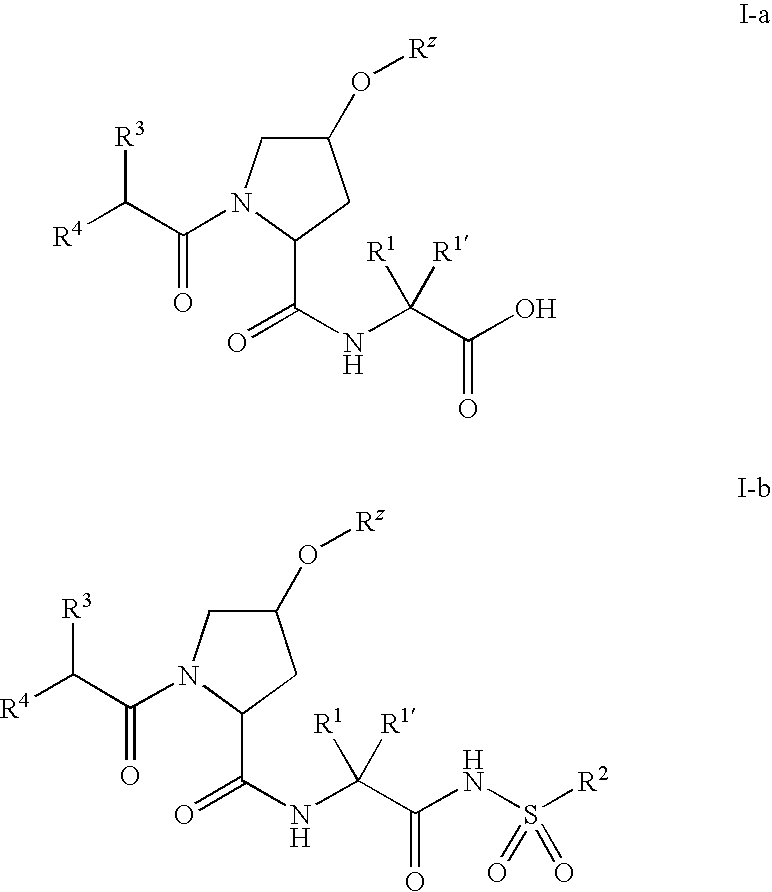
C1(O[Rz])CN(C(C([R4])[R3])=O)C(C(NC(C(O)=O)([R1])[R1])=O)C1.C1(O[Rz])CN(C(C([R4])[R3])=O)C(C(NC(C(NS([R2])(=O)=O)=O)([R1])[R1])=O)C1
